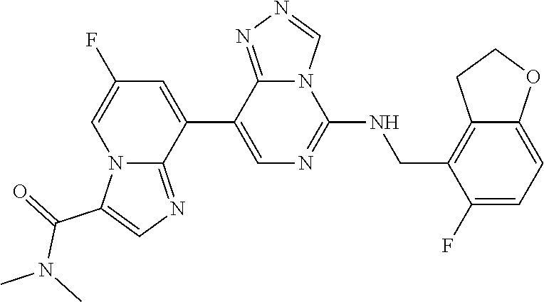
C12=NN=CN1C(NCC1=C3CCOC3=CC=C1F)=NC=C2C1=CC(F)=CN2C1=NC=C2C(N(C)C)=O
